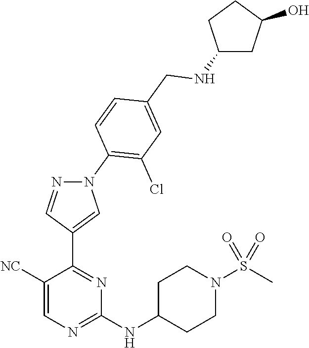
C1(NC2CCN(S(C)(=O)=O)CC2)=NC=C([NC])C(C2=CN(C3=C(Cl)C=C(CNC4CC(O)CC4)C=C3)N=C2)=N1
